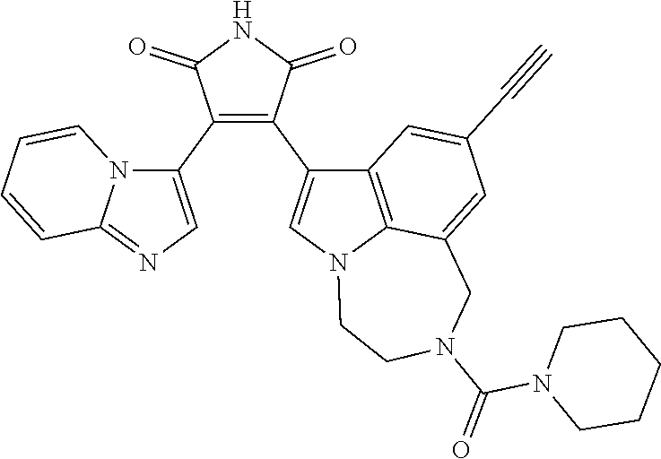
C1(C2=CN=C3N2C=CC=C3)=C(C2=CN3C4=C2C=C(C#C)C=C4CN(C(=O)N2CCCCC2)CC3)C(=O)NC1=O
